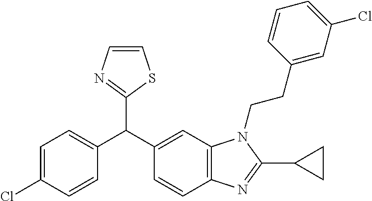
C1=C(Cl)C=CC(C(C2=CC3=C(C=C2)N=C(C2CC2)N3CCC2=CC(Cl)=CC=C2)C2=NC=CS2)=C1
